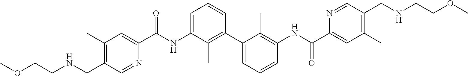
C1(C)=C(CNCCOC)C=NC(C(NC2=CC=CC(C3=CC=CC(NC(C4=CC(C)=C(CNCCOC)C=N4)=O)=C3C)=C2C)=O)=C1
